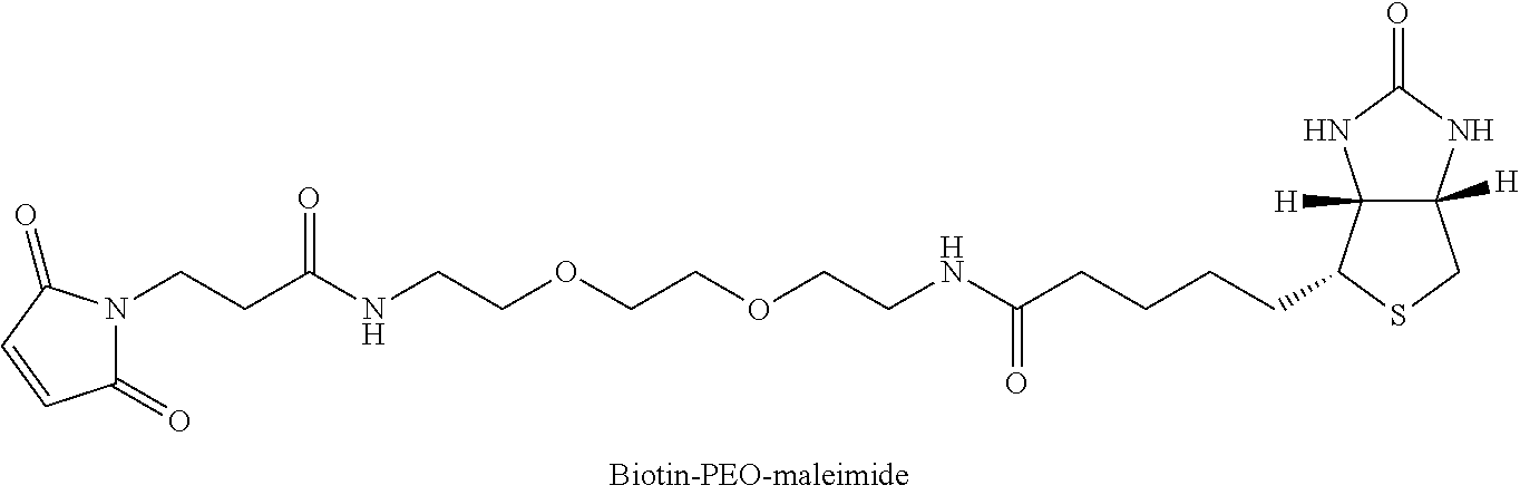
C12([H])C([H])(NC(=O)N1)CSC2CCCCC(NCCOCCOCCNC(CCN1C(=O)C=CC1=O)=O)=O
